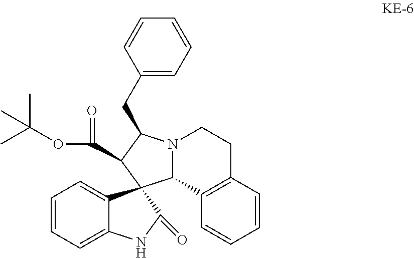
C1=CC=C2C(=C1)C1(C(=O)N2)C2N(C(CC3=CC=CC=C3)C1C(OC(C)(C)C)=O)CCC1=C2C=CC=C1
